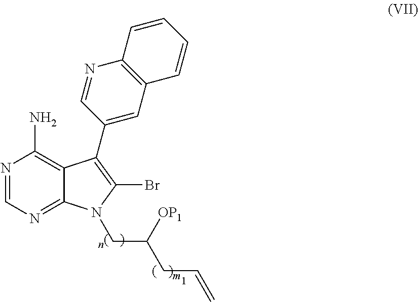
N1=CN=C2C(=C1N)C(C1=CC3=C(N=C1)C=CC=C3)=C(Br)N2CC(CC=C)[OP1]
